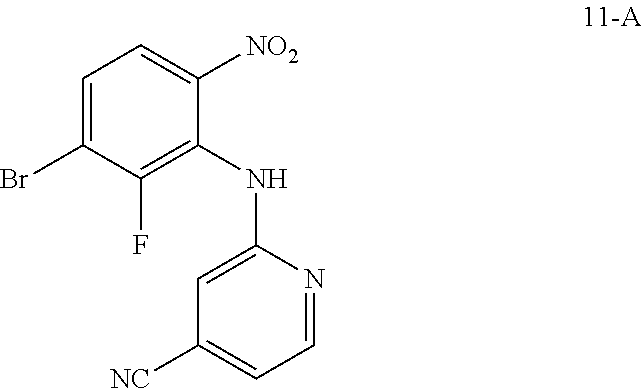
C1=C(Br)C(F)=C(NC2=CC([NC])=CC=N2)C([NO2])=C1
